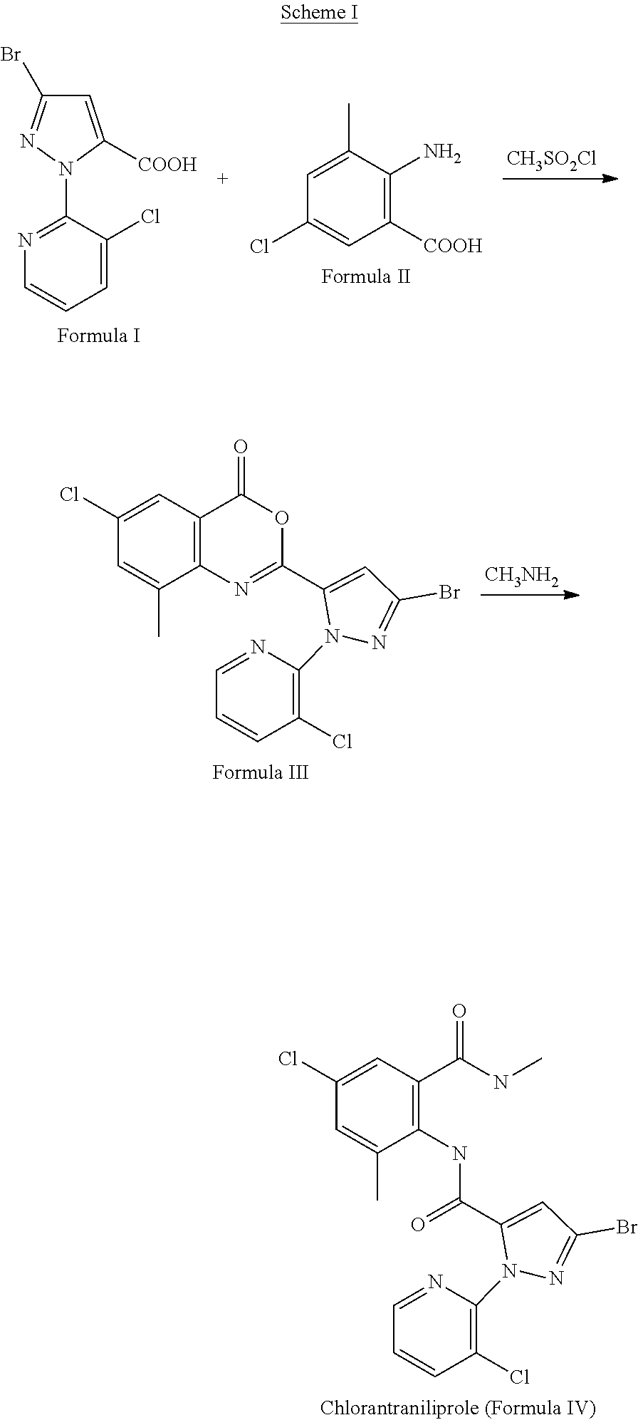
[CH3SO2Cl].C1=C([COOH])N(C2=NC=CC=C2Cl)N=C1Br.C1([COOH])=C(N)C(C)=CC(Cl)=C1.[CH3NH2].C12=C(C=C(Cl)C=C1C)C(=O)OC(C1=CC(Br)=NN1C1=C(Cl)C=CC=N1)=N2.O=C(NC1=C(C(NC)=O)C=C(Cl)C=C1C)C1=CC(Br)=NN1C1=C(Cl)C=CC=N1
